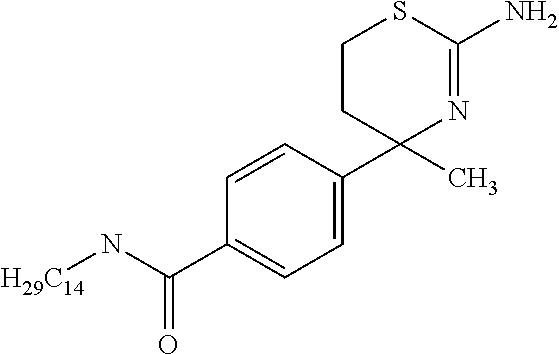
C1=CC(C2(C)N=C(N)SCC2)=CC=C1C(=O)N[H29C14]
